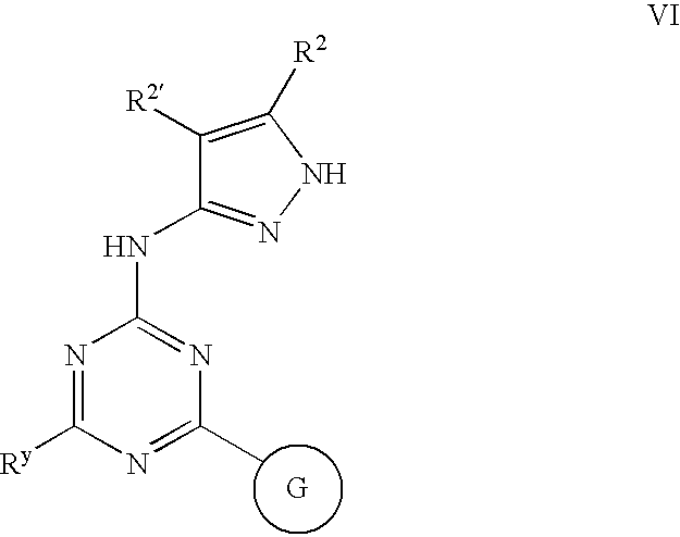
C1([R2])=C([R2])NN=C1NC1=NC(C)=NC([Ry])=N1.[G]
